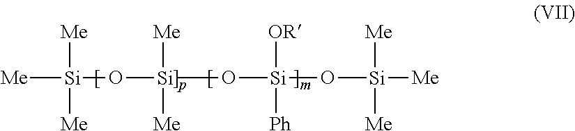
[Me][Si](O[Si]([Me])([Me])O[Si]([OR])([Ph])O[Si]([Me])([Me])[Me])([Me])[Me]
